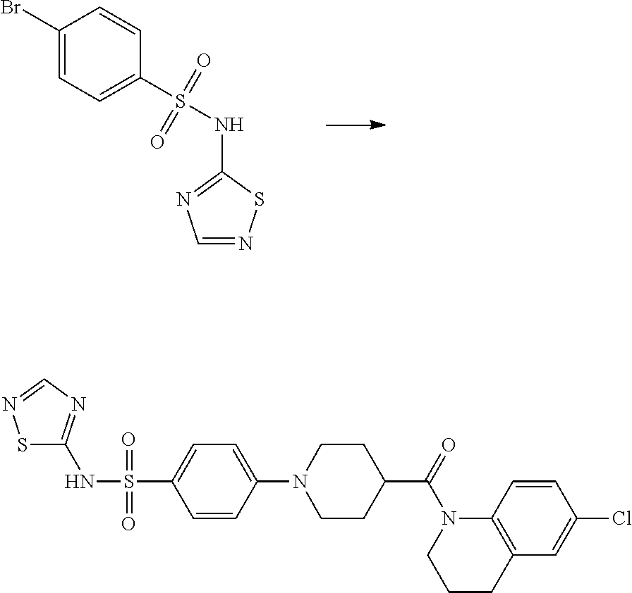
C1(Br)=CC=C(S(NC2=NC=NS2)(=O)=O)C=C1.S1C(NS(=O)(=O)C2=CC=C(N3CCC(C(N4CCCC5=C4C=CC(Cl)=C5)=O)CC3)C=C2)=NC=N1
